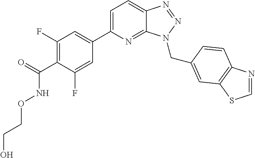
C1=C(C2=CC(F)=C(C(=O)NOCCO)C(F)=C2)N=C2C(=C1)N=NN2CC1=CC2=C(N=CS2)C=C1
